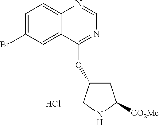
C1=C(Br)C=C2C(=C1)N=CN=C2OC1CC([CO2Me])NC1.Cl
